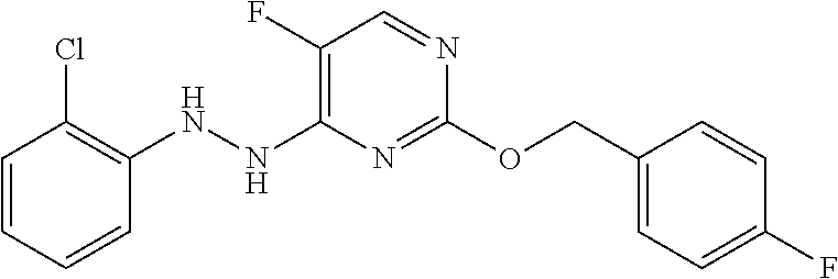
C1(NNC2=C(F)C=NC(OCC3=CC=C(F)C=C3)=N2)=C(Cl)C=CC=C1
